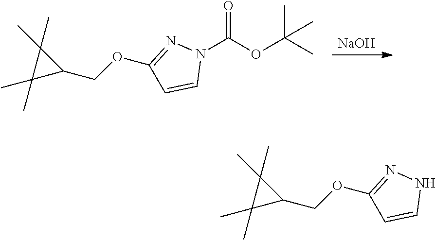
N1N=C(OCC2C(C)(C)C2(C)C)C=C1.C(OC(C)(C)C)(N1N=C(OCC2C(C)(C)C2(C)C)C=C1)=O.[NaOH]
